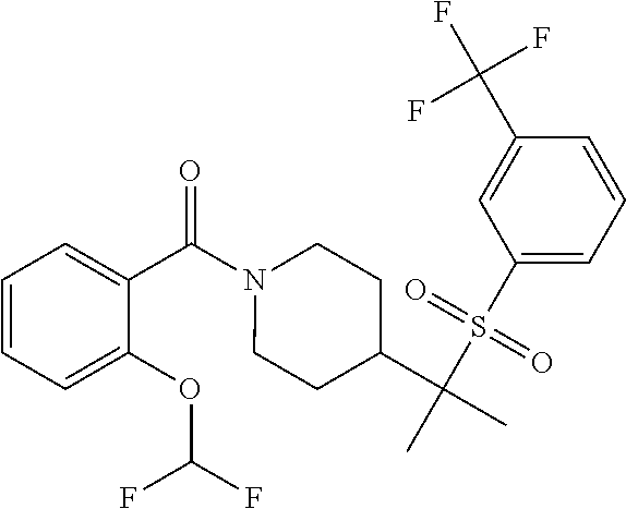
C1=CC=C(OC(F)F)C(C(=O)N2CCC(C(C)(S(C3=CC=CC(C(F)(F)F)=C3)(=O)=O)C)CC2)=C1
